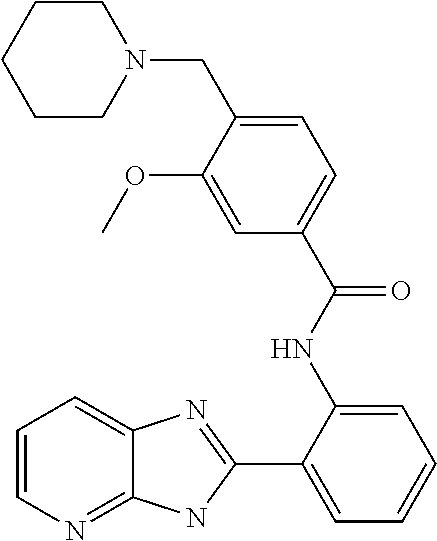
C1=CN=C2C(=C1)N=C(C1=CC=CC=C1NC(C1=CC=C(CN3CCCCC3)C(OC)=C1)=O)N2
